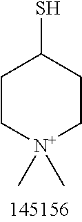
C1C[N+](C)(C)CCC1S
